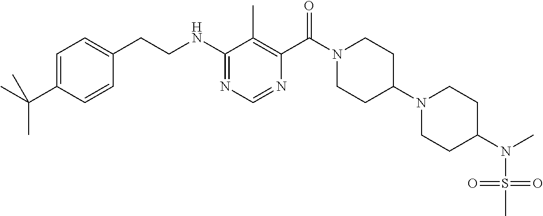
C1(NCCC2=CC=C(C(C)(C)C)C=C2)=NC=NC(C(N2CCC(N3CCC(N(C)S(=O)(=O)C)CC3)CC2)=O)=C1C
